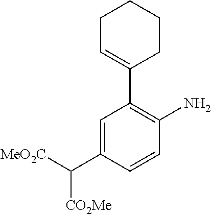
[CO2Me]C([MeO2C])C1=CC(C2=CCCCC2)=C(N)C=C1
